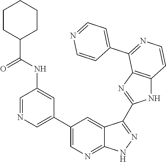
C1=NC=C(C2=CN=C3C(=C2)C(C2=NC4=C(N2)C=CN=C4C2=CC=NC=C2)=NN3)C=C1NC(C1CCCCC1)=O
